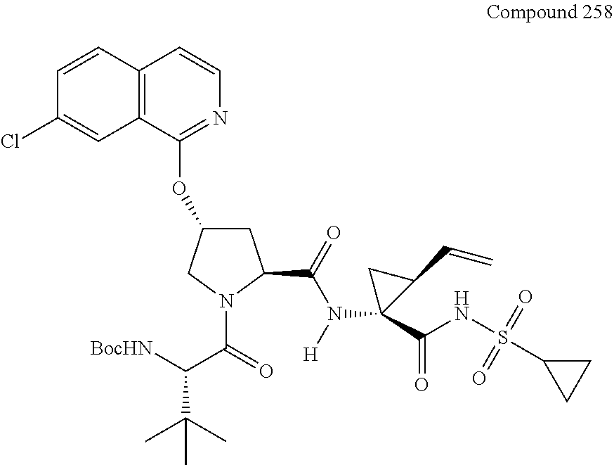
[BocHN]C(C(=O)N1C(C(=O)N([H])C2(C(NS(C3CC3)(=O)=O)=O)C(C=C)C2)CC(OC2=NC=CC3=C2C=C(Cl)C=C3)C1)C(C)(C)C
